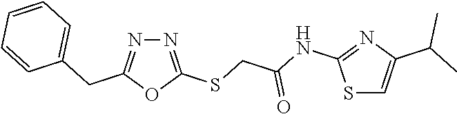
N1=C(SCC(NC2=NC(C(C)C)=CS2)=O)OC(CC2=CC=CC=C2)=N1
